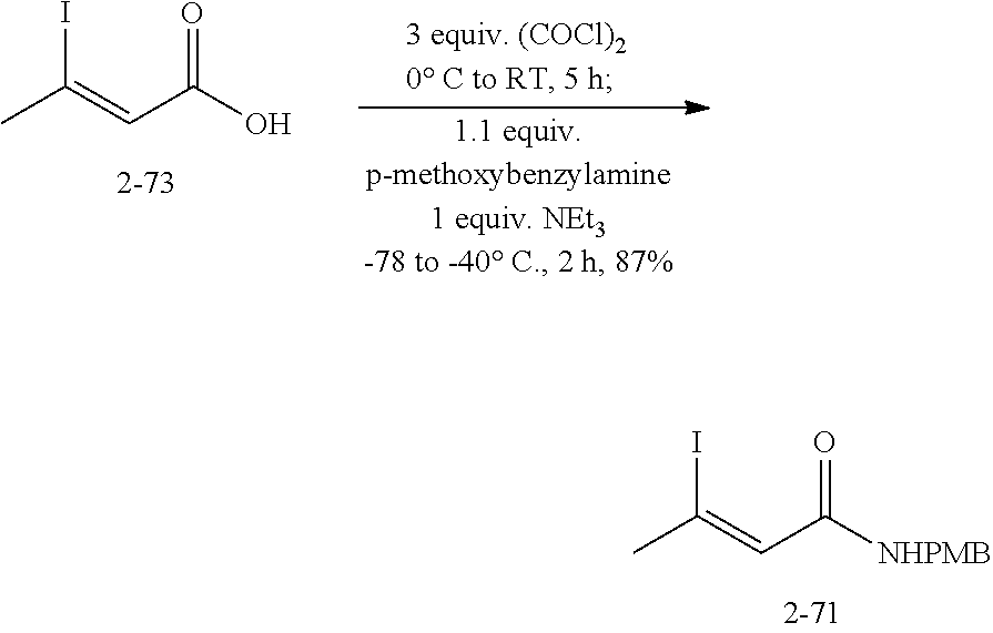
CC(=CC(O)=O)I.CC(=CC([NHPMB])=O)I
